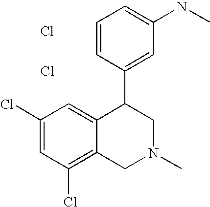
C1=CC(C2C3=CC(Cl)=CC(Cl)=C3CN(C)C2)=CC(NC)=C1.Cl.Cl
